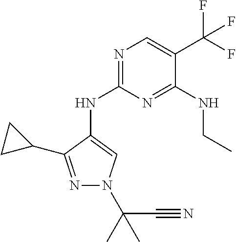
N1=C(NC2=CN(C(C#N)(C)C)N=C2C2CC2)N=C(NCC)C(C(F)(F)F)=C1
